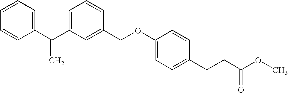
C1=CC=C(C(C2=CC=CC(COC3=CC=C(CCC(OC)=O)C=C3)=C2)=C)C=C1
